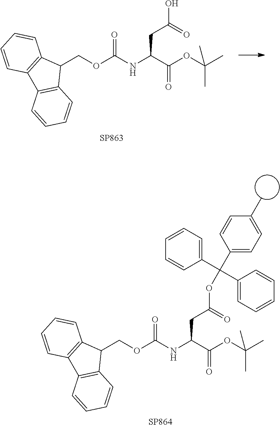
C1(COC(NC(C(OC(C)(C)C)=O)CC(O)=O)=O)C2=C(C3=C1C=CC=C3)C=CC=C2.[SP863].C1(COC(NC(C(OC(C)(C)C)=O)CC(OC(C2=CC=C(C)C=C2)(C2=CC=CC=C2)C2=CC=CC=C2)=O)=O)C2=C(C3=C1C=CC=C3)C=CC=C2.[SP864]
